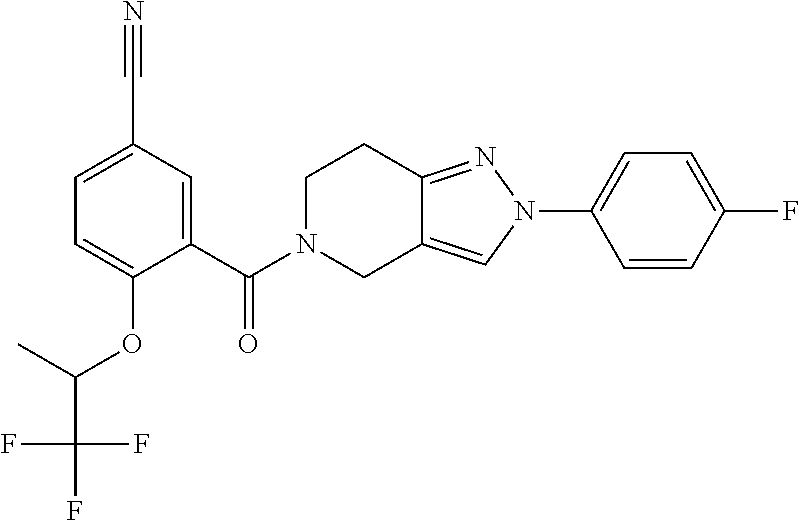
C1=C(C#N)C=C(C(N2CC3=CN(C4=CC=C(F)C=C4)N=C3CC2)=O)C(OC(C(F)(F)F)C)=C1
